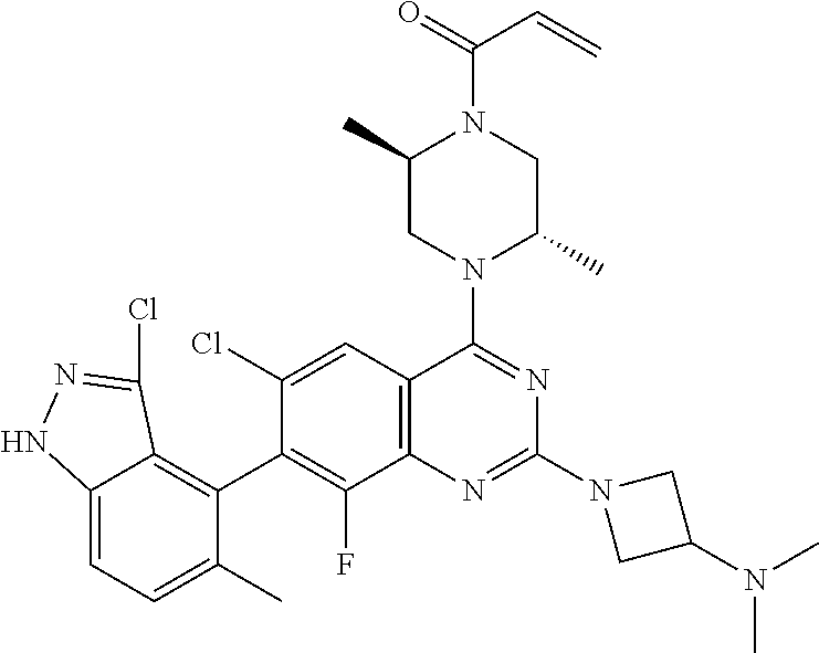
C12=CC=C(C)C(C3=C(F)C4=C(C=C3Cl)C(N3C(C)CN(C(=O)C=C)C(C)C3)=NC(N3CC(N(C)C)C3)=N4)=C1C(Cl)=NN2
